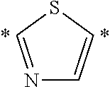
N1=CSC=C1.*.*
